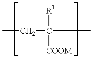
CCC([R1])([COOM])C
